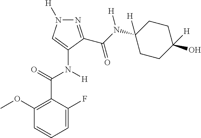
N1=C(C(N(C2([H])CCC(O)([H])CC2)[H])=O)C(N([H])C(=O)C2=C(OC)C=CC=C2F)=CN1[H]
